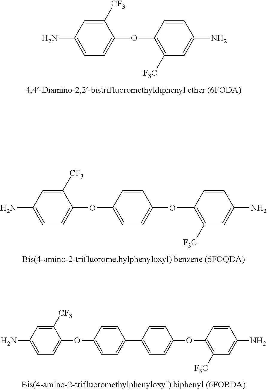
C1=C([CF3])C(OC2=C([F3C])C=C(N)C=C2)=CC=C1N.C1=C([CF3])C(OC2=CC=C(OC3=C([F3C])C=C(N)C=C3)C=C2)=CC=C1N.C1=C([CF3])C(OC2=CC=C(C3=CC=C(OC4=C([F3C])C=C(N)C=C4)C=C3)C=C2)=CC=C1N
